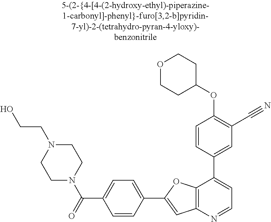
O1CCC(OC2=C(C#N)C=C(C3=CC=NC4=C3OC(C3=CC=C(C(=O)N5CCN(CCO)CC5)C=C3)=C4)C=C2)CC1
